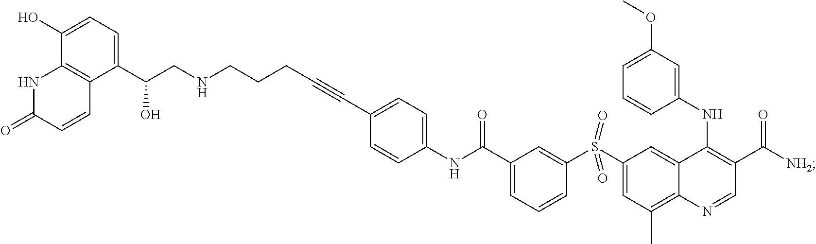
C1=CC=C(OC)C=C1NC1=C(C(=O)[NH2])C=NC2=C(C)C=C(S(C3=CC(C(NC4=CC=C(C#CCCCNCC(C5=CC=C(O)C6=C5C=CC(=O)N6)O)C=C4)=O)=CC=C3)(=O)=O)C=C12
